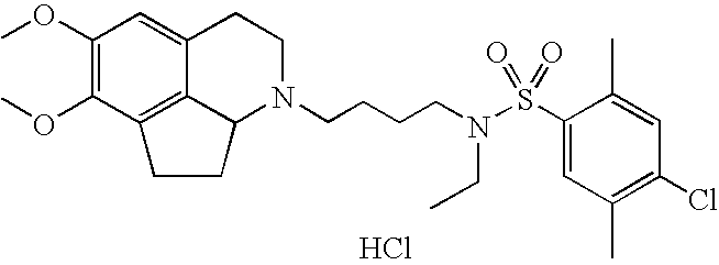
Cl.C12=C3C(OC)=C(OC)C=C1CCN(CCCCN(S(=O)(=O)C1=CC(C)=C(Cl)C=C1C)CC)C2CC3
